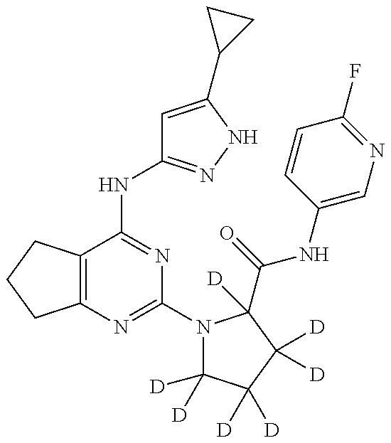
C12=C(CCC1)C(NC1=NNC(C3CC3)=C1)=NC(N1C([D])([D])C([D])([D])C([D])([D])C1(C(=O)NC1=CN=C(F)C=C1)[D])=N2
